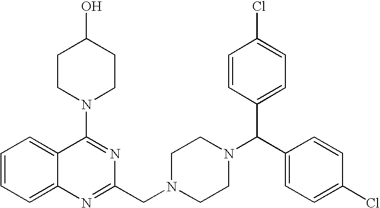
C1=CC=C2C(=C1)C(N1CCC(O)CC1)=NC(CN1CCN(C(C3=CC=C(Cl)C=C3)C3=CC=C(Cl)C=C3)CC1)=N2
